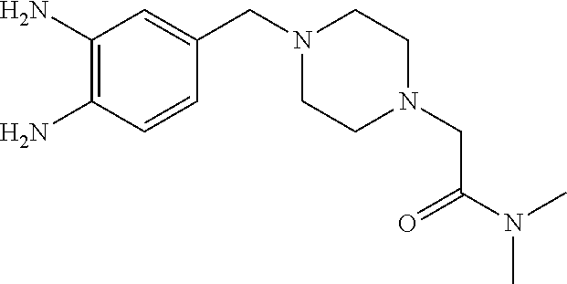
C1(N)=C(N)C=CC(CN2CCN(CC(N(C)C)=O)CC2)=C1
